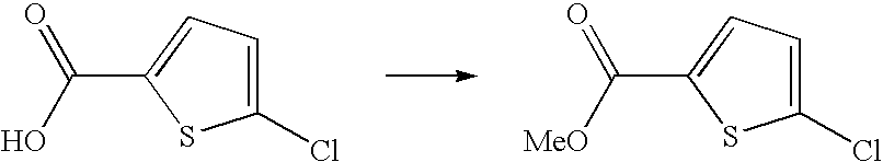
C1(Cl)=CC=C(C(=O)O)S1.C1(Cl)=CC=C(C(=O)[MeO])S1
